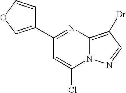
C1(C2=COC=C2)=NC2=C(Br)C=NN2C(Cl)=C1
